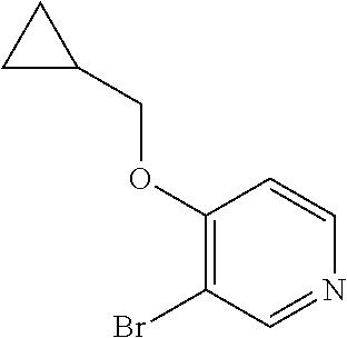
C1(OCC2CC2)=C(Br)C=NC=C1
